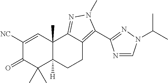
C1([NC])=CC2(C)C([H])(C(C)(C)C1=O)CCC1=C(C3=NN(C(C)C)C=N3)N(C)N=C21
